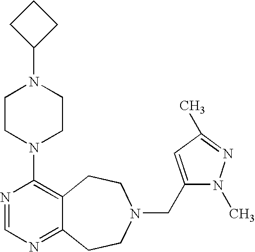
C1CC(N2CCN(C3=C4C(=NC=N3)CCN(CC3=CC(C)=NN3C)CC4)CC2)C1
